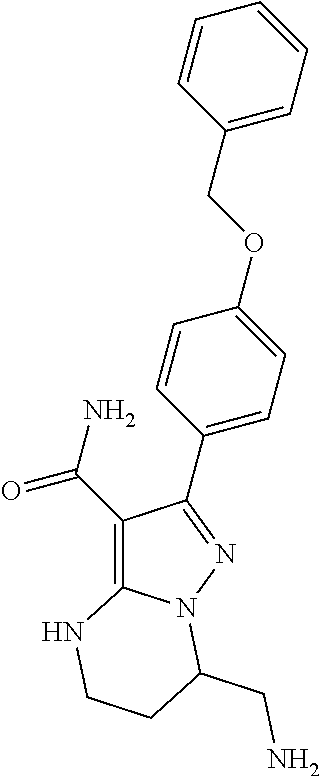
C1(C(N)=O)=C2N(N=C1C1=CC=C(OCC3=CC=CC=C3)C=C1)C(CN)CCN2
